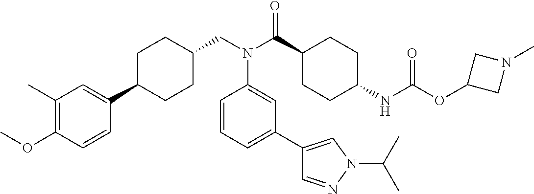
C1(C)=C(OC)C=CC(C2CCC(CN(C(C3CCC(NC(OC4CN(C)C4)=O)CC3)=O)C3=CC(C4=CN(C(C)C)N=C4)=CC=C3)CC2)=C1
